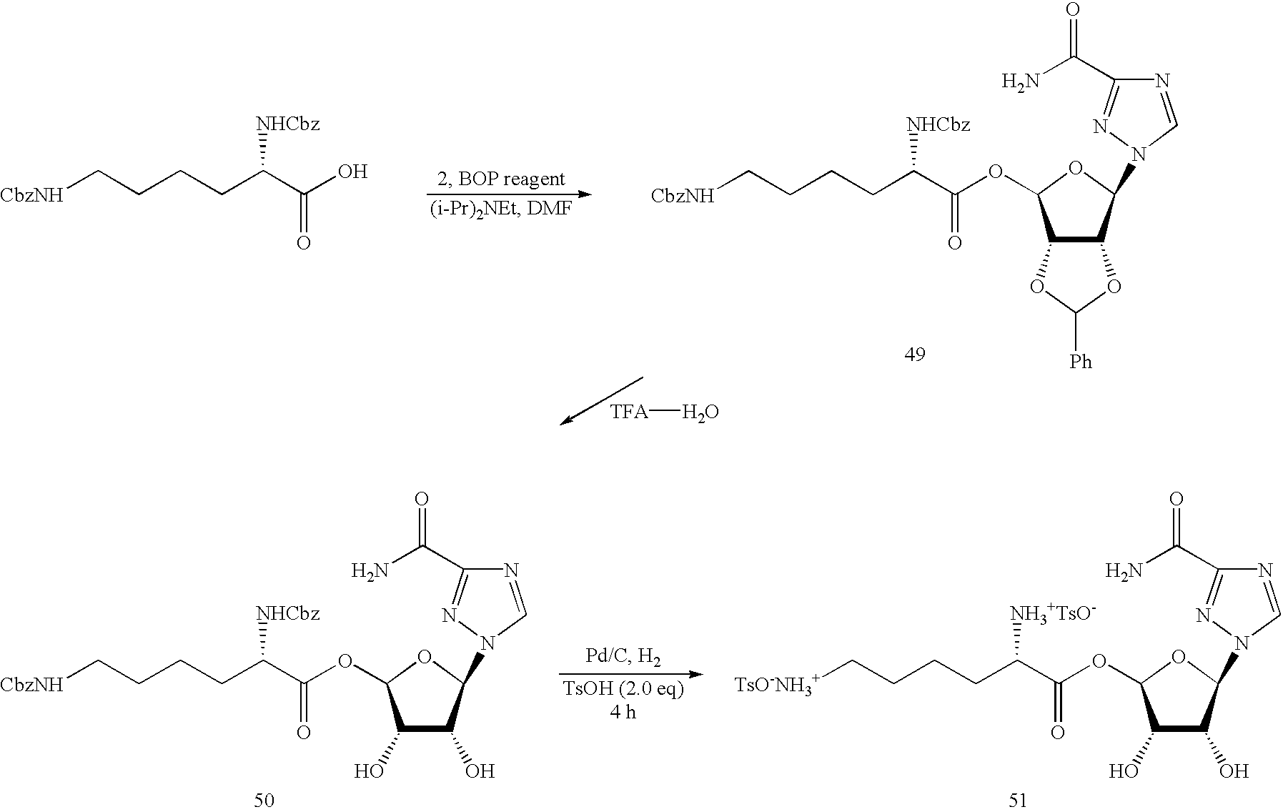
C([CbzNH])CCCC(C(=O)O)[NHCbz].[TFA]O.C([CbzNH])CCCC(C(=O)OC1C2C(C(N3N=C(C(N)=O)N=C3)O1)OC([Ph])O2)[NHCbz].C([CbzNH])CCCC(C(=O)OC1C(O)C(O)C(N2N=C(C(N)=O)N=C2)O1)[NHCbz].C([TsO-NH3+])CCCC(C(=O)OC1C(O)C(O)C(N2N=C(C(N)=O)N=C2)O1)[NH3+TsO-]
